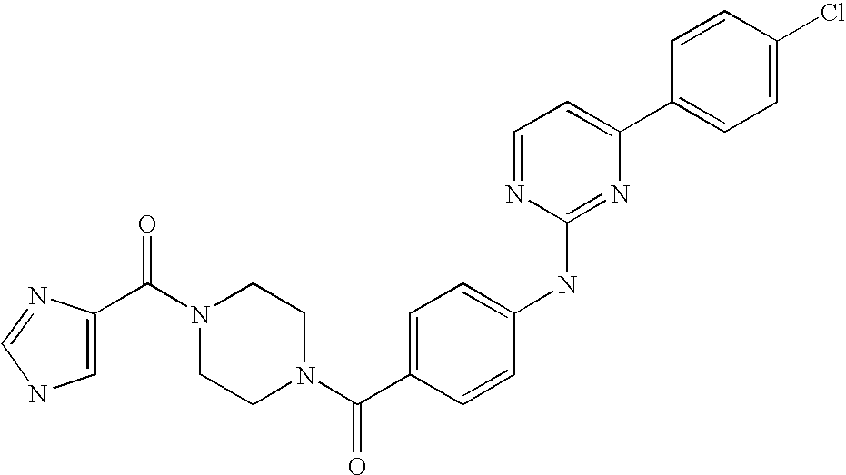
C(N1CCN(C(C2=CC=C(NC3=NC(C4=CC=C(Cl)C=C4)=CC=N3)C=C2)=O)CC1)(=O)C1=CNC=N1
